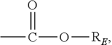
O=C(C)O[RE]
